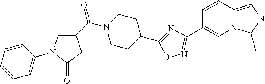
C1=CC2=CNC(C)N2C=C1C1=NOC(C2CCN(C(C3CN(C4=CC=CC=C4)C(=O)C3)=O)CC2)=N1
